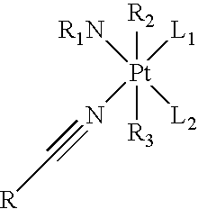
[R1N][Pt]([L1])(N#C[R])([L2])([R2])[R3]
